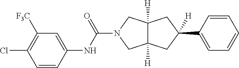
C12([H])C([H])(CC(C3=CC=CC=C3)([H])C1)CN(C(=O)NC1=CC([F3C])=C(Cl)C=C1)C2
